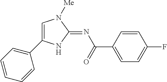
C1=C(C2=CC=CC=C2)NC(=NC(=O)C2=CC=C(F)C=C2)N1[Me]
